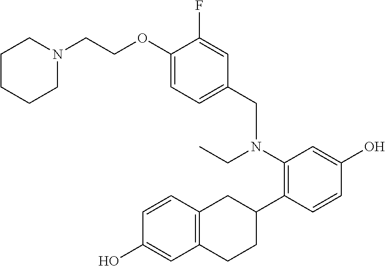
OC1=CC(N(CC2=CC=C(OCCN3CCCCC3)C(F)=C2)CC)=C(C2CC3=C(CC2)C=C(O)C=C3)C=C1
